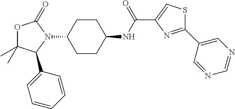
O1C(C)(C)C(C2=CC=CC=C2)N(C2CCC(NC(C3=CSC(C4=CN=CN=C4)=N3)=O)CC2)C1=O
